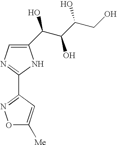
C1(C2=NOC([Me])=C2)=NC=C(C(C(C(CO)O)O)O)N1
